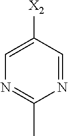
N1=CC([X2])=CN=C1C
